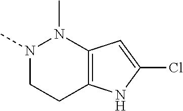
N1(C)CCC2=C(N1C)C=C(Cl)N2
